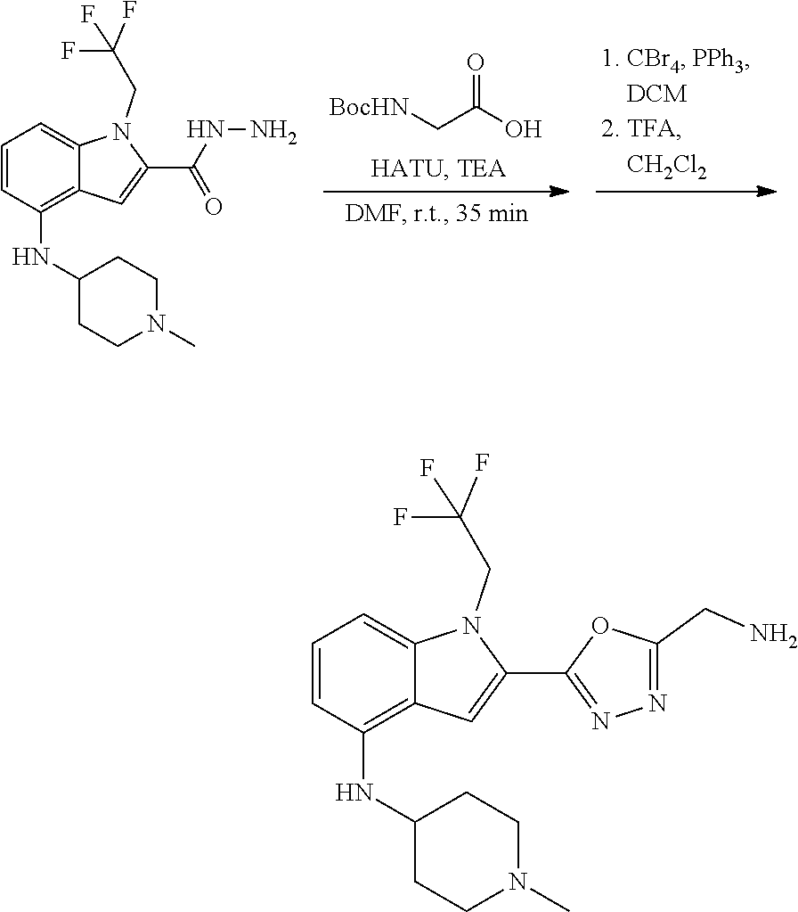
[BocHN]CC(O)=O.C1=CC(NC2CCN(C)CC2)=C2C(=C1)N(CC(F)(F)F)C(C(NN)=O)=C2.C1=CC(NC2CCN(C)CC2)=C2C(=C1)N(CC(F)(F)F)C(C1=NN=C(CN)O1)=C2
